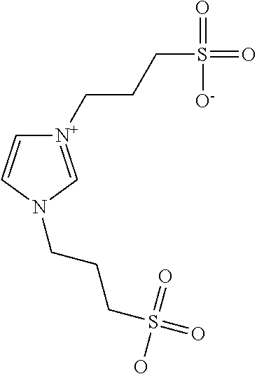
[N+]1(CCCS(=O)(=O)[O-])=CN(CCCS(=O)(=O)O)C=C1
